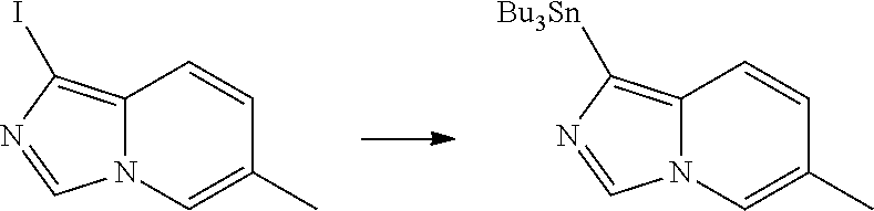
C12=C(I)N=CN1C=C(C)C=C2.C12=C([Bu3Sn])N=CN1C=C(C)C=C2
